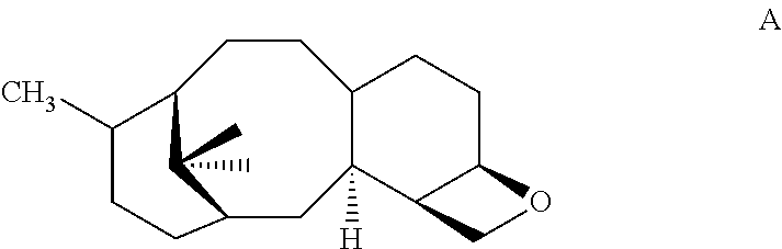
C12C(C)(C)C(CC3([H])C(CC1)CCC1C3CO1)CCC2C
